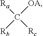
[Ra]C([Rc])([OA])[Rb]
